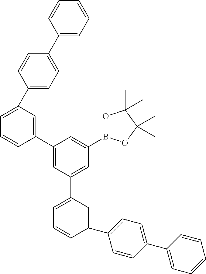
C1(C2=CC(C3=CC=CC(C4=CC=C(C5=CC=CC=C5)C=C4)=C3)=CC(B3OC(C)(C)C(C)(C)O3)=C2)=CC(C2=CC=C(C3=CC=CC=C3)C=C2)=CC=C1
